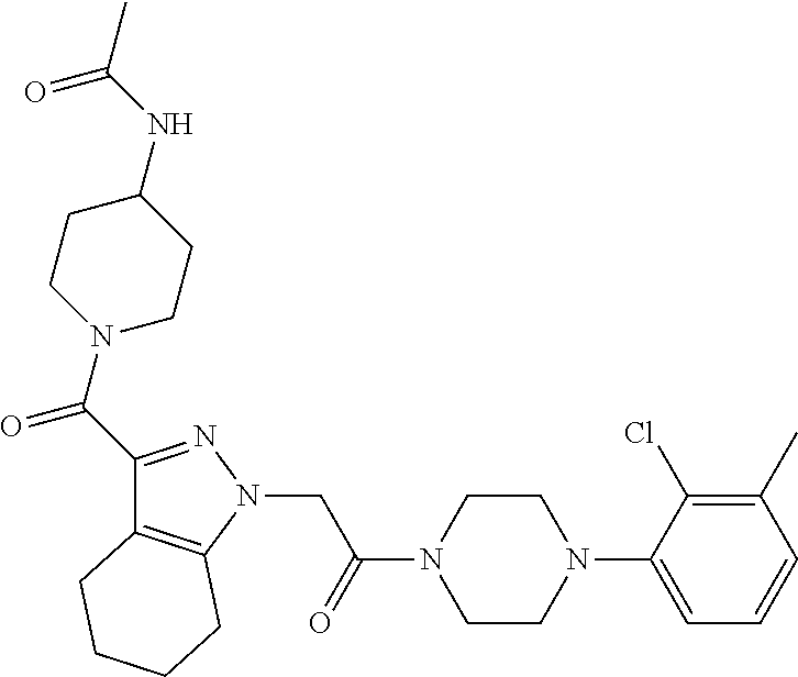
C(N1CCC(NC(C)=O)CC1)(=O)C1=NN(CC(N2CCN(C3=CC=CC(C)=C3Cl)CC2)=O)C2=C1CCCC2
